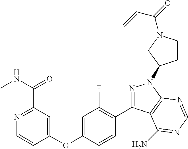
C1(OC2=CC(F)=C(C3=NN(C4CCN(C(=O)C=C)C4)C4=C3C(N)=NC=N4)C=C2)=CC(C(NC)=O)=NC=C1
